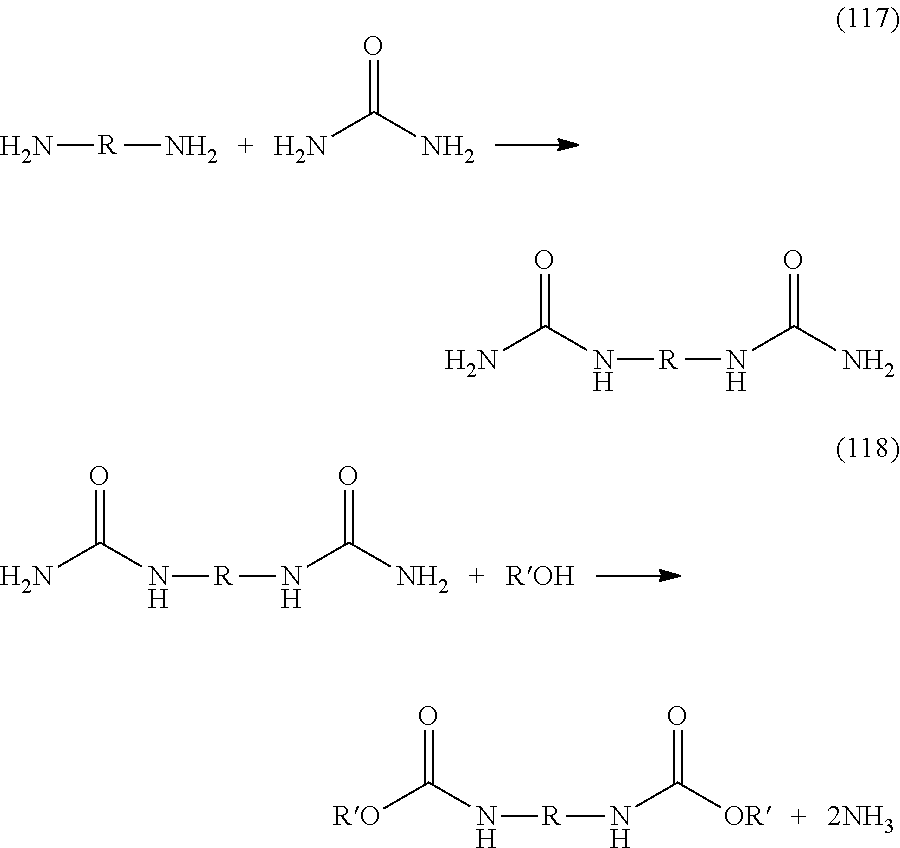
N[R]N.NC(N)=O.NC(N[R]NC(N)=O)=O.[RO]C(N[R]NC([OR])=O)=O.NC(N[R]NC(N)=O)=O
